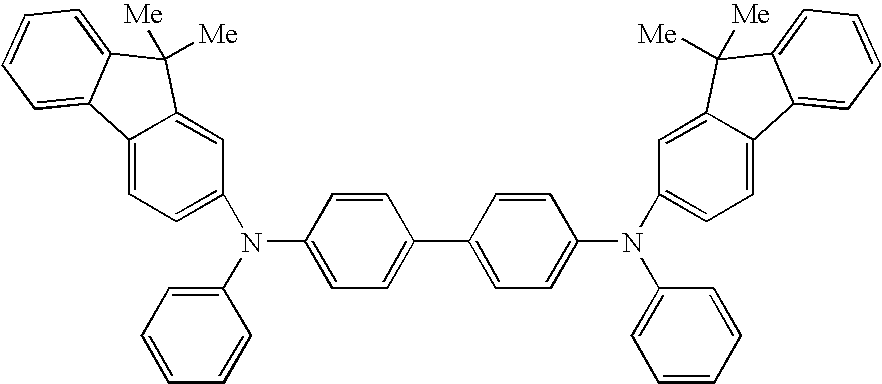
N(C1=CC=C(C2=CC=C(N(C3=CC=CC=C3)C3=CC=C4C(=C3)C([Me])([Me])C3=CC=CC=C43)C=C2)C=C1)(C1=CC=CC=C1)C1=CC=C2C(=C1)C([Me])([Me])C1=CC=CC=C21
